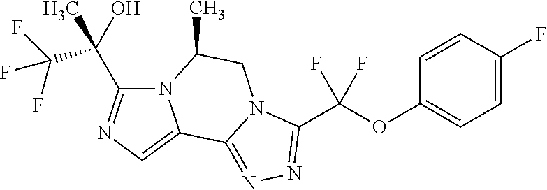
N12C(C(C(F)(F)F)(O)C)=NC=C1C1=NN=C(C(OC3=CC=C(F)C=C3)(F)F)N1CC2C
